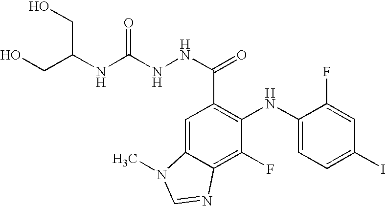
N(C(CO)CO)C(NNC(=O)C1=C(NC2=CC=C(I)C=C2F)C(F)=C2C(=C1)N(C)C=N2)=O
